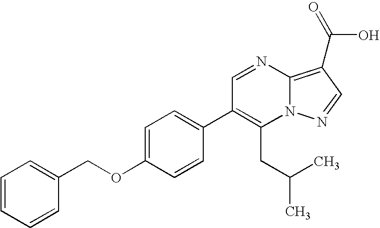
C1(CC(C)C)=C(C2=CC=C(OCC3=CC=CC=C3)C=C2)C=NC2=C(C(O)=O)C=NN12
